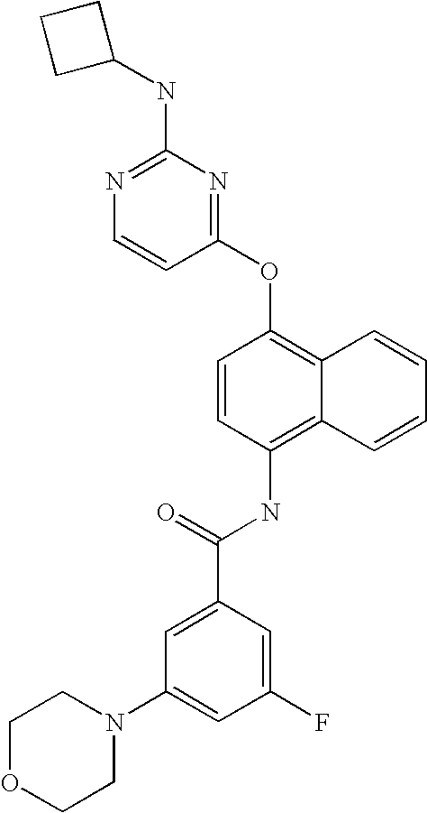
N1=C(NC2CCC2)N=C(OC2=C3C(=C(NC(C4=CC(N5CCOCC5)=CC(F)=C4)=O)C=C2)C=CC=C3)C=C1
